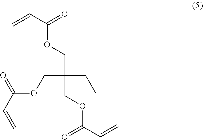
O(C(C=C)=O)CC(COC(C=C)=O)(CC)COC(C=C)=O
